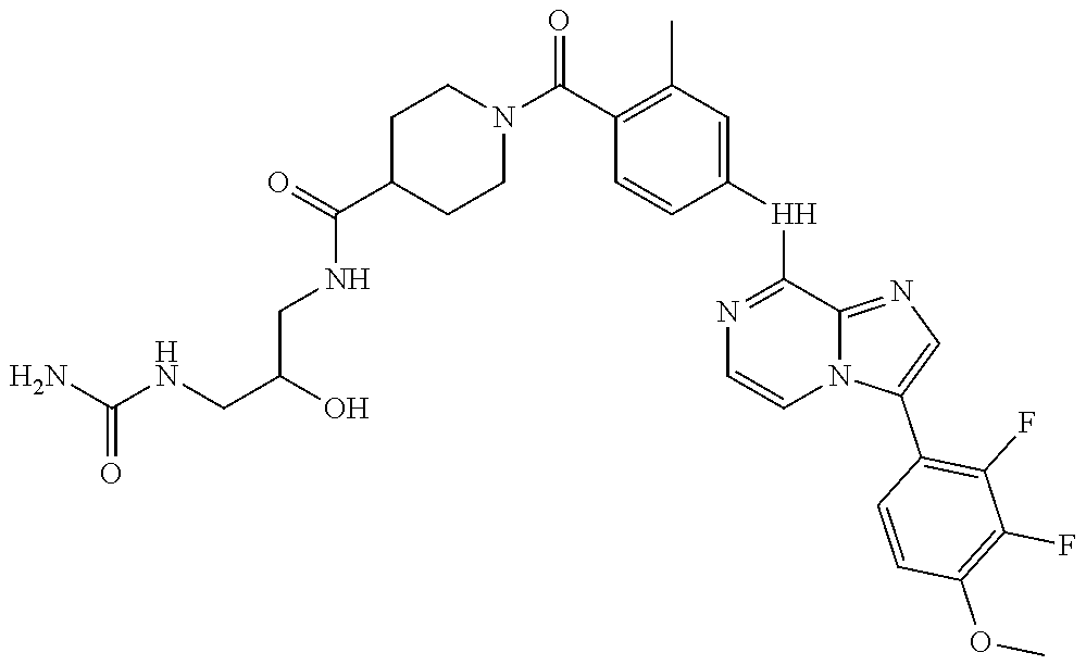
C1(C(N2CCC(C(NCC(CNC(N)=O)O)=O)CC2)=O)=C(C)C=C([H]C2=NC=CN3C2=NC=C3C2=C(F)C(F)=C(OC)C=C2)C=C1
